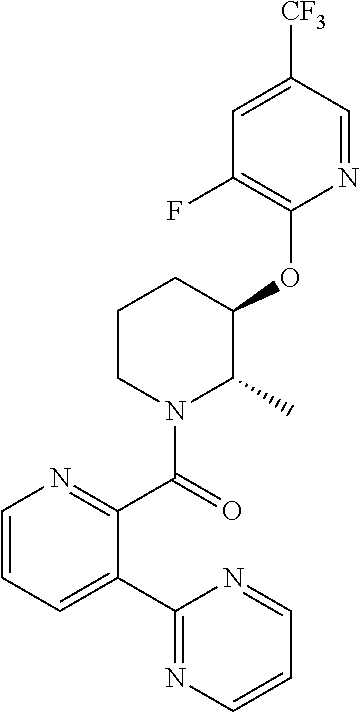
C1(C2=CC=CN=C2C(=O)N2C(C)C(OC3=C(F)C=C([CF3])C=N3)CCC2)=NC=CC=N1
